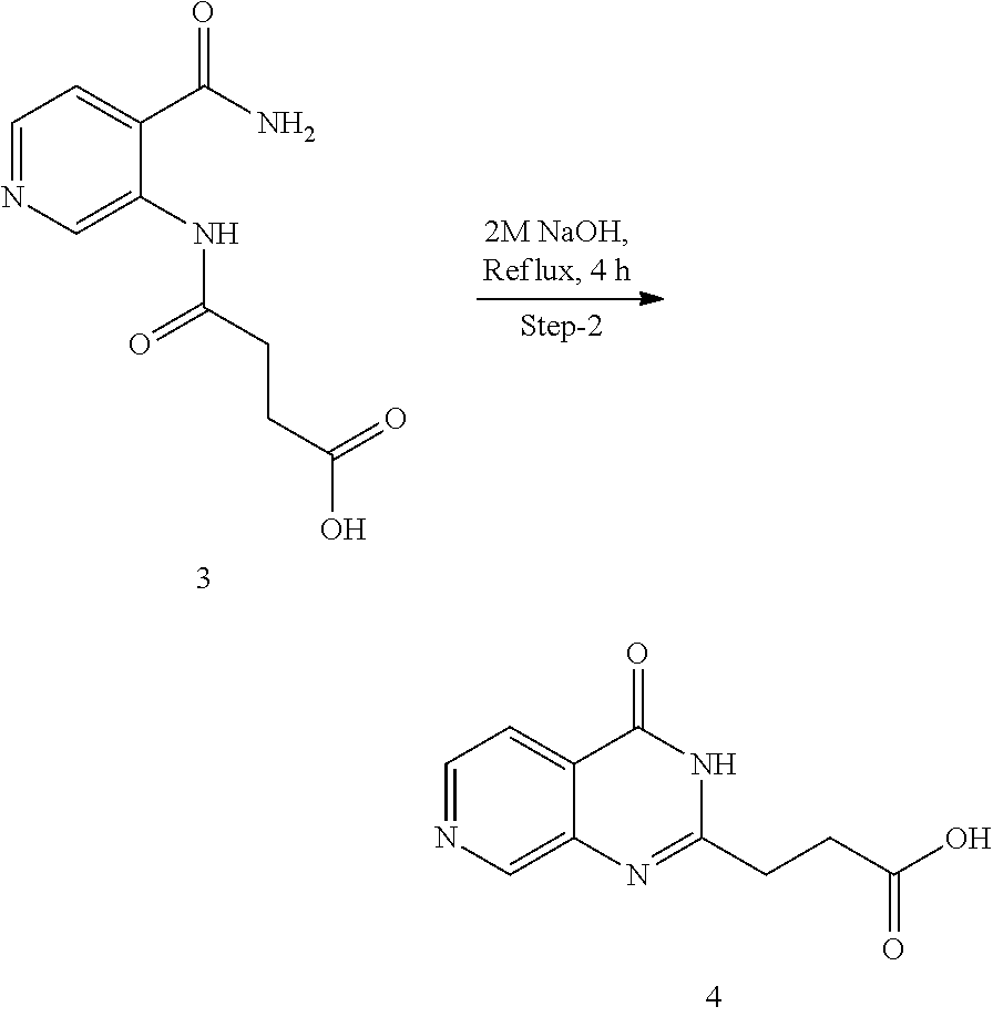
C1=NC=C(NC(CCC(O)=O)=O)C(C(N)=O)=C1.C1=NC=C2C(=C1)C(=O)NC(CCC(O)=O)=N2
